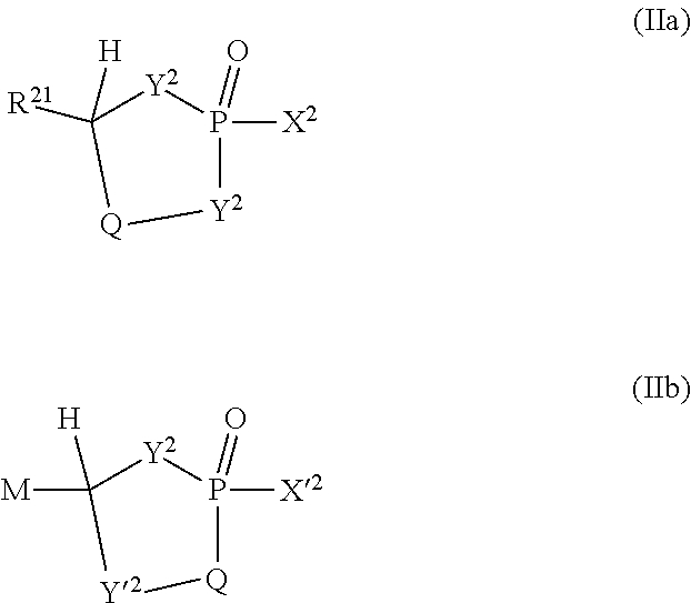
[R21]C1([H])[Y2]P([X2])(=O)[Y2][Q]1.[M]C1([H])[Y2]P([X2])(=O)[Q][Y2]1
